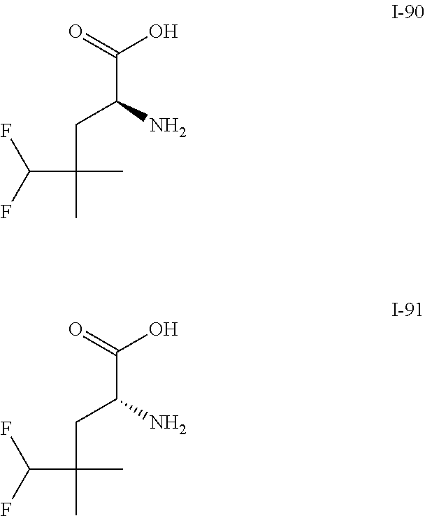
O=C(O)C(N)CC(C)(C)C(F)F.O=C(O)C(N)CC(C)(C)C(F)F
